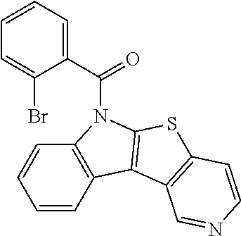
C(=O)(C1=CC=CC=C1Br)N1C2=C(C=CC=C2)C2=C1SC1=C2C=NC=C1
